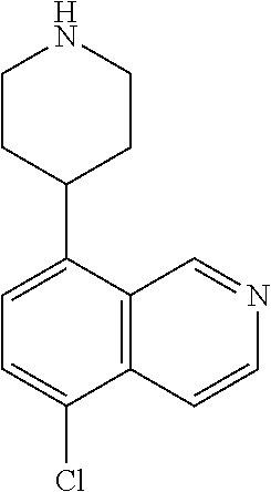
C1=C(Cl)C2=C(C(C3CCNCC3)=C1)C=NC=C2
